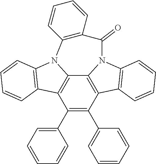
C12=C3C(C4=CC=CC=C4)=C(C4=CC=CC=C4)C4=C1N(C1=C4C=CC=C1)C(=O)C1=C(C=CC=C1)N2C1=C3C=CC=C1
